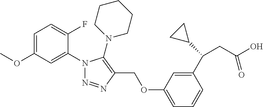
C1=C(OC)C=C(N2N=NC(COC3=CC=CC(C(C4CC4)CC(O)=O)=C3)=C2N2CCCCC2)C(F)=C1
